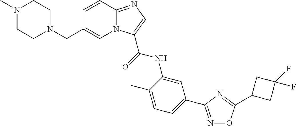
C1=C(C)C(NC(=O)C2=CN=C3N2C=C(CN2CCN(C)CC2)C=C3)=CC(C2=NOC(C3CC(F)(F)C3)=N2)=C1
